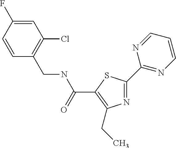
N1=C(C2=NC=CC=N2)SC(C(NCC2=C(Cl)C=C(F)C=C2)=O)=C1CC
